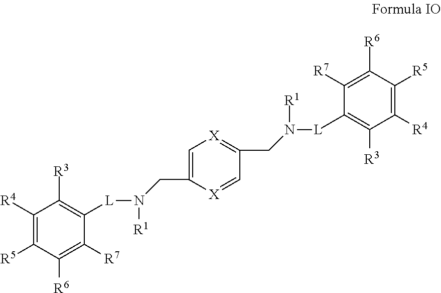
C1([R4])=C([R5])C([R6])=C([R7])C([L]N([R1])CC2=C[X]=C(CN([L]C3=C([R3])C([R4])=C([R5])C([R6])=C3[R7])[R1])C=[X]2)=C1[R3]
